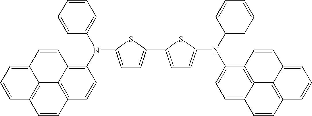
C1=C(N(C2=C3C4=C(C=C2)C=CC2=C4C(=CC=C2)C=C3)C2=CC=CC=C2)SC(C2=CC=C(N(C3=CC=CC=C3)C3=CC=C4C5=C3C=CC3=CC=CC(=C53)C=C4)S2)=C1
